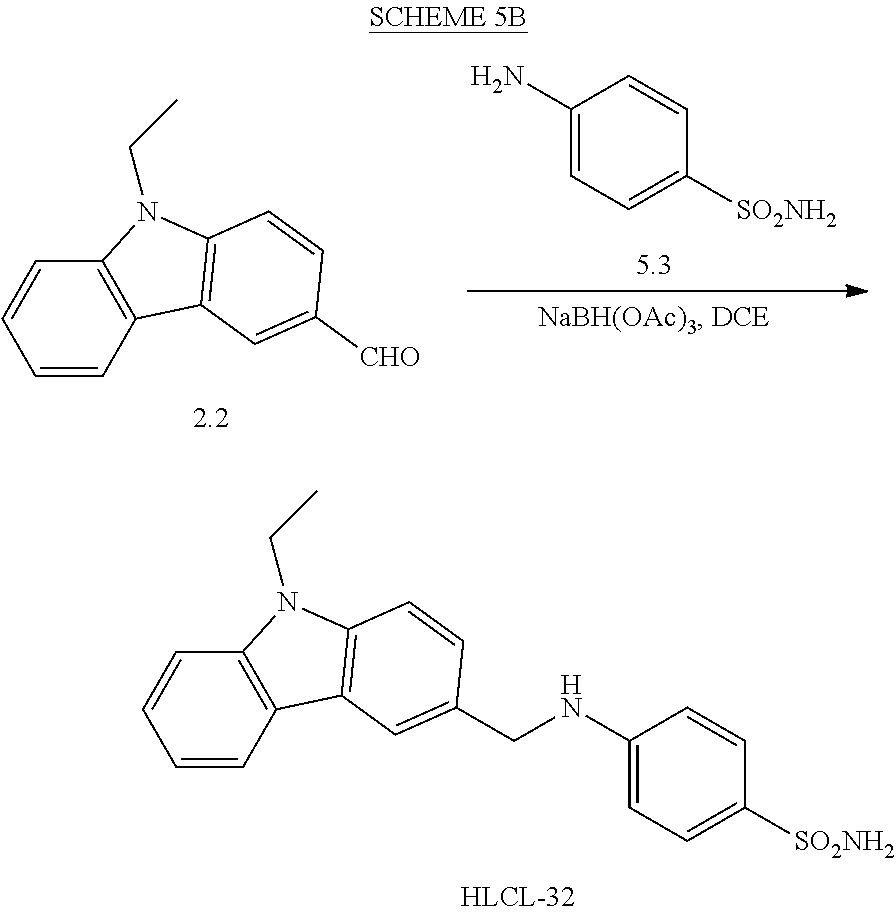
C1(N)=CC=C([SO2NH2])C=C1.C1=CC2=C(C=C1)N(CC)C1=C2C=C([CHO])C=C1.C1=CC2=C(C=C1)N(CC)C1=C2C=C(CNC2=CC=C([SO2NH2])C=C2)C=C1
